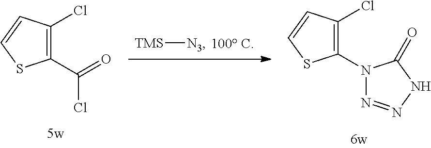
[TMS][N3].C1(C(=O)Cl)=C(Cl)C=CS1.N1=NNC(=O)N1C1=C(Cl)C=CS1
